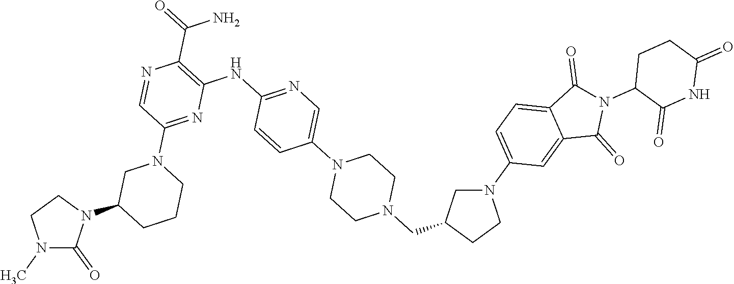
N1(C)C(=O)N(C2CCCN(C3=NC(NC4=NC=C(N5CCN(CC6CCN(C7=CC=C8C(=C7)C(=O)N(C7C(=O)NC(=O)CC7)C8=O)C6)CC5)C=C4)=C(C(=O)N)N=C3)C2)CC1
